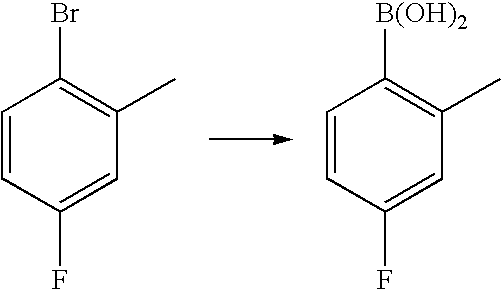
C1=CC(F)=CC(C)=C1Br.C1=CC(F)=CC(C)=C1[B(OH)2]
